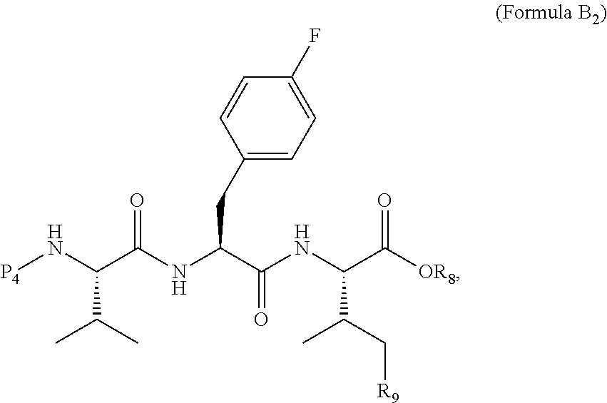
[P4]NC(C(NC(C(=O)NC(C([OR8])=O)C(C)C[R9])CC1=CC=C(F)C=C1)=O)C(C)C
